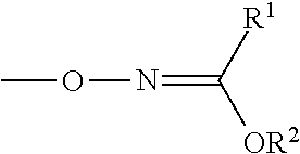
CON=C([OR2])[R1]
